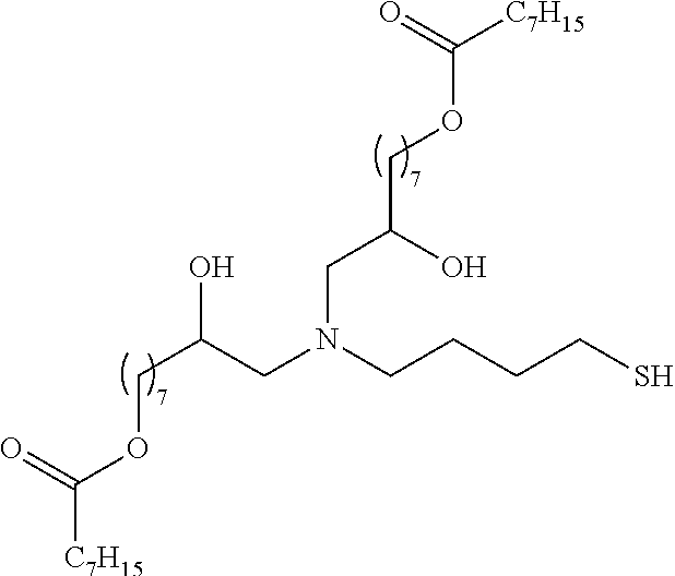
C(C(CN(CCCCS)CC(COC([C7H15])=O)O)O)OC([C7H15])=O
